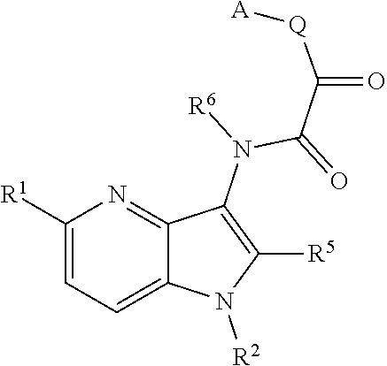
C1([R1])=CC=C2C(=N1)C(N([R6])C(=O)C([Q][A])=O)=C([R5])N2[R2]
